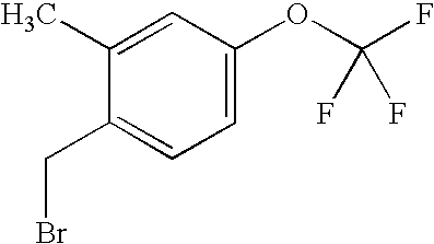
C1(C)=CC(OC(F)(F)F)=CC=C1CBr
